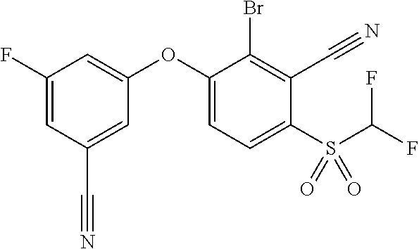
C1(OC2=CC=C(S(C(F)F)(=O)=O)C(C#N)=C2Br)=CC(F)=CC(C#N)=C1
